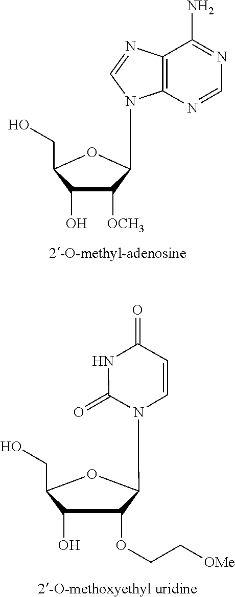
N1=C(N)C2=C(N=C1)N(C1C([OCH3])C(O)C(CO)O1)C=N2.C1(O)C(OCC[OMe])C(N2C=CC(=O)NC2=O)OC1CO
